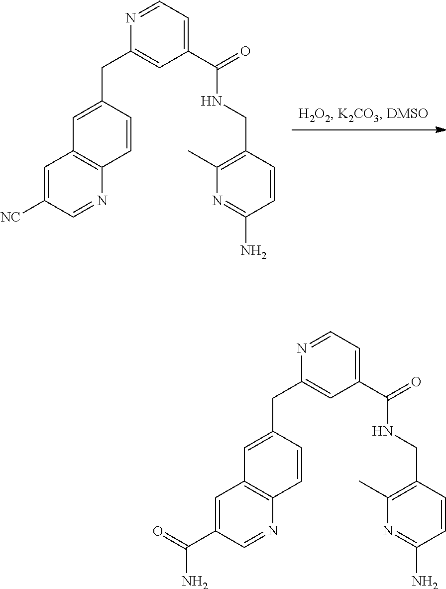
C(C1=CC(C(=O)NCC2=C(C)N=C(N)C=C2)=CC=N1)C1=CC2=C(N=CC([NC])=C2)C=C1.C(C1=CC(C(=O)NCC2=C(C)N=C(N)C=C2)=CC=N1)C1=CC2=C(N=CC(C(=O)N)=C2)C=C1
